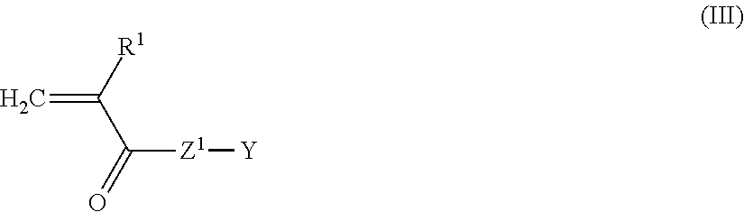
C=C([R1])C(=O)[Z1][Y]
